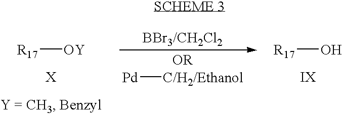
[R17][OY].[R17]O.[Pd][C/H2/Ethanol]
